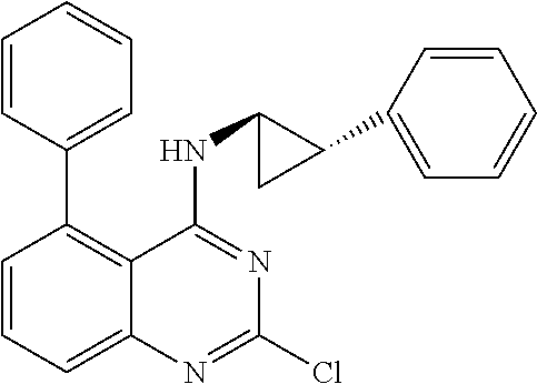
C1(C2=C3C(=CC=C2)N=C(Cl)N=C3NC2CC2C2=CC=CC=C2)=CC=CC=C1
